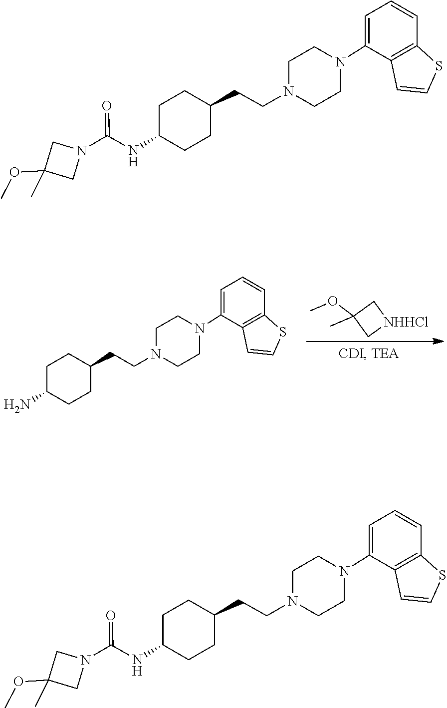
CC1(OC)C[NHHCl]C1.C1=CC2=C(C(N3CCN(CCC4CCC(N)CC4)CC3)=C1)C=CS2.C1CN(CCC2CCC(NC(N3CC(OC)(C)C3)=O)CC2)CCN1C1=CC=CC2=C1C=CS2.C1CN(CCC2CCC(NC(N3CC(OC)(C)C3)=O)CC2)CCN1C1=CC=CC2=C1C=CS2
